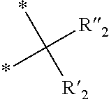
C([R2])(*)(*)[R2]
